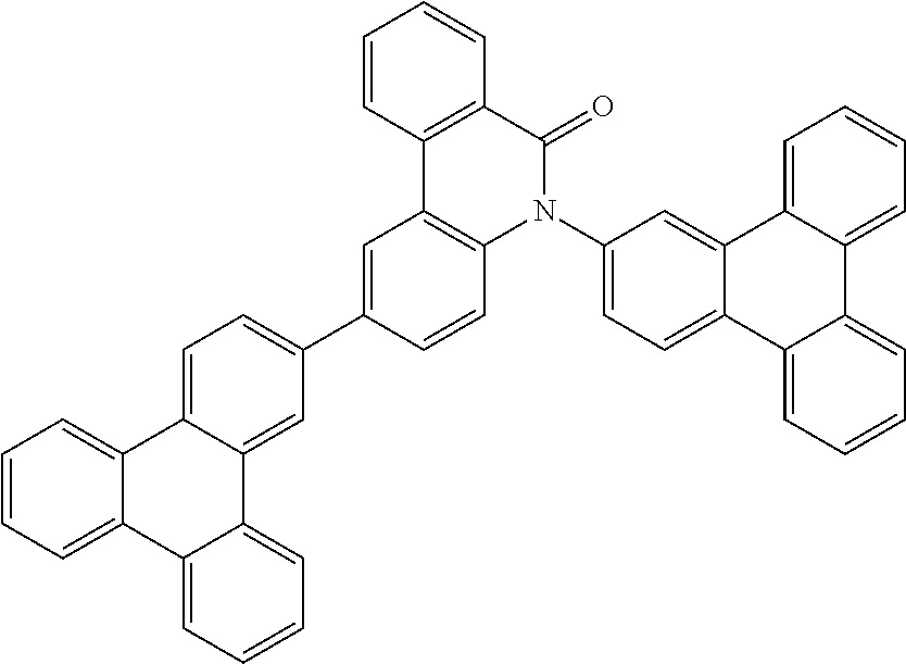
C1=CC2=C(C=C1)C(=O)N(C1=CC=C3C(=C1)C1=CC=CC=C1C1=CC=CC=C31)C1=C2C=C(C2=CC=C3C(=C2)C2=CC=CC=C2C2=CC=CC=C32)C=C1
